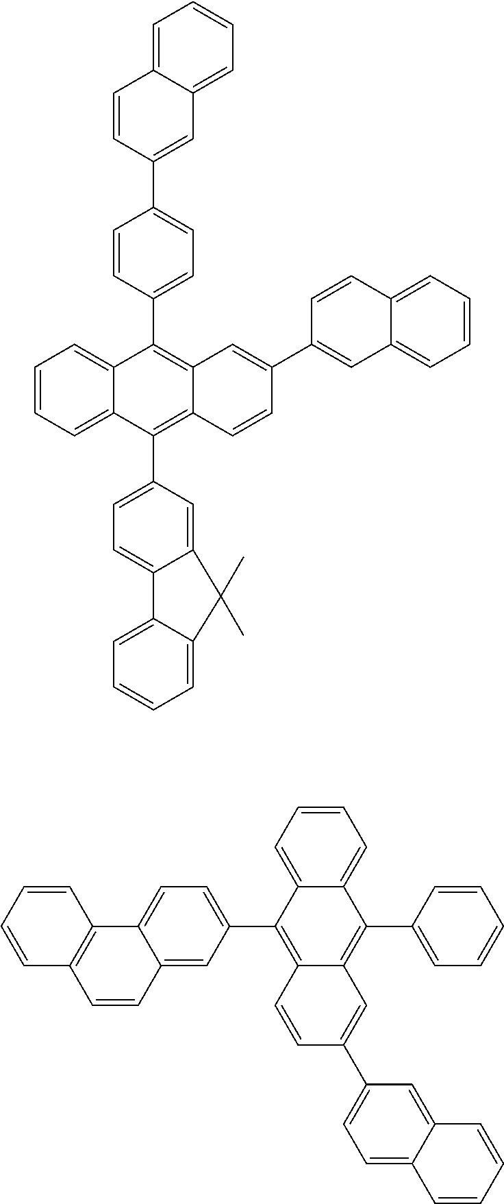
C1(C2=CC3=CC=CC=C3C=C2)=CC=C(C2=C3C(=C(C4=CC=C5C(=C4)C(C)(C)C4=CC=CC=C54)C4=CC=CC=C24)C=CC(C2=CC4=CC=CC=C4C=C2)=C3)C=C1.C1=CC=CC2=C1C1=CC=C(C3=C4C(=C(C5=CC=CC=C5)C5=CC=CC=C35)C=C(C3=CC=C5C(=C3)C=CC=C5)C=C4)C=C1C=C2
